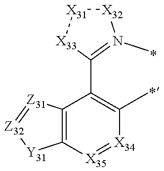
C12=C([X35]=[X34]C(C)=C1C1=N(C)[X32][X31][X33]1)[Y31][Z32]=[Z31]2
